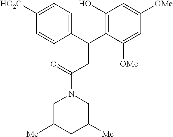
C1C([Me])CC([Me])CN1C(=O)CC(C1=C(O)C=C([OMe])C=C1[OMe])C1=CC=C([HO2C])C=C1
